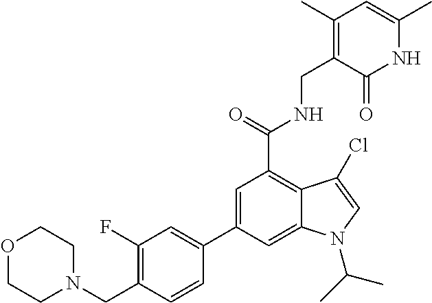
C1=C(C2=CC(F)=C(CN3CCOCC3)C=C2)C=C2C(=C1C(NCC1=C(C)C=C(C)NC1=O)=O)C(Cl)=CN2C(C)C
